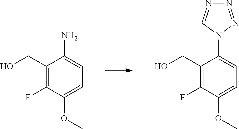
C1(F)=C(CO)C(N2N=NN=C2)=CC=C1OC.C1(F)=C(CO)C(N)=CC=C1OC
